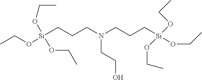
C(O[Si](CCCN(CCC[Si](OCC)(OCC)OCC)CCO)(OCC)OCC)C
